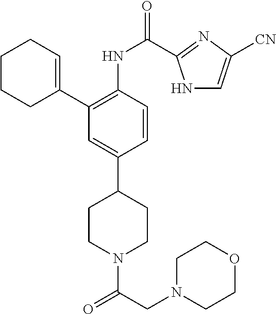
C1CCC(C2=C(NC(=O)C3=NC([CN])=CN3)C=CC(C3CCN(C(CN4CCOCC4)=O)CC3)=C2)=CC1
